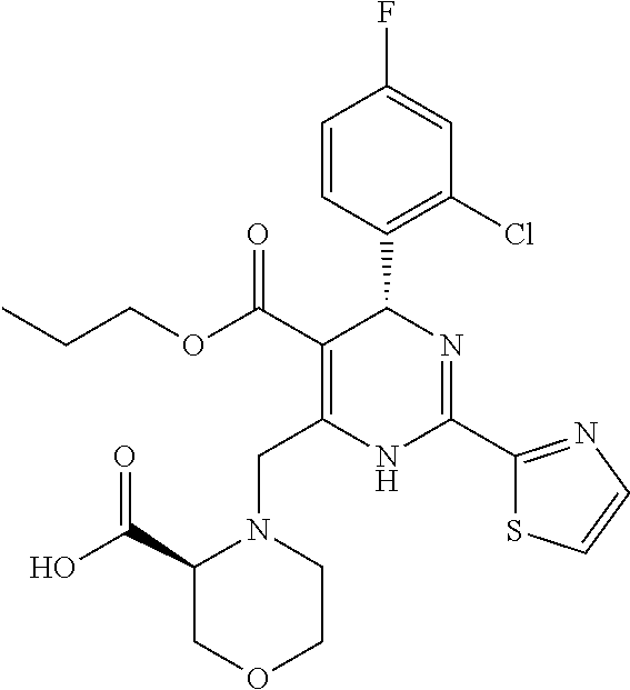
C1=CC(C2C(C(=O)OCCC)=C(CN3C(C(O)=O)COCC3)NC(C3=NC=CS3)=N2)=C(Cl)C=C1F
